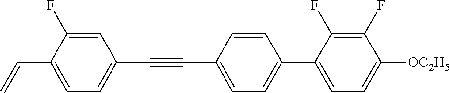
C1=C(F)C(C=C)=CC=C1C#CC1=CC=C(C2=CC=C([OC2H5])C(F)=C2F)C=C1
